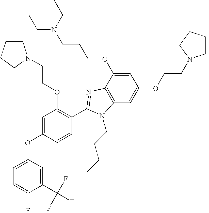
C1=C(OCCCN(CC)CC)C2=C(C=C1OCCN1CCCC1)N(CCCC)C(C1=C(OCCN3CCCC3)C=C(OC3=CC=C(F)C(C(F)(F)F)=C3)C=C1)=N2
